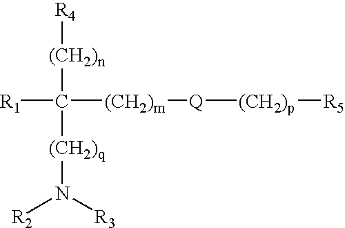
C([(CH2)m][Q][(CH2)p][R5])([R1])([(CH2)n][R4])[(CH2)q]N([R2])[R3]
